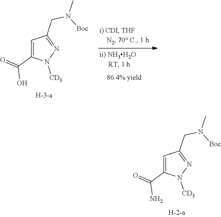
C1=C(C(=O)O)N([CD3])N=C1CN([Boc])C.C1=C(C(=O)N)N([CD3])N=C1CN([Boc])C
